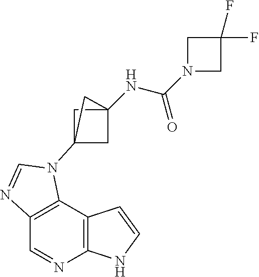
C1=NC2=C(C3=C1N=CN3C13CC(NC(N4CC(F)(F)C4)=O)(C1)C3)C=CN2
